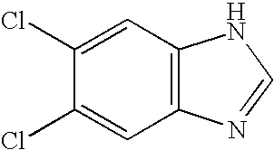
C1=C(Cl)C(Cl)=CC2=C1NC=N2
